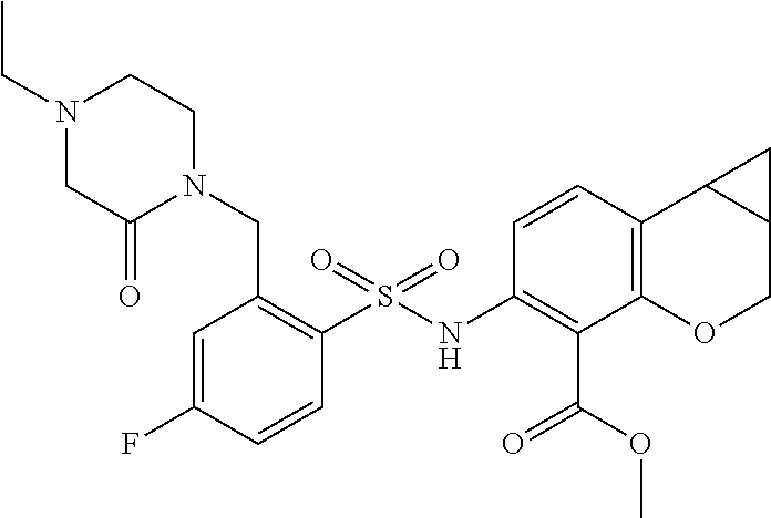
C1=C(F)C=CC(S(NC2=C(C(OC)=O)C3=C(C=C2)C2C(CO3)C2)(=O)=O)=C1CN1CCN(CC)CC1=O
